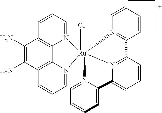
C(CCC)C.NC1=C(N)C2=C3C4=C1C=CC=N4[Ru]14(Cl)(N3=CC=C2)N2=CC=CC=C2C2=CC=CC(=N12)C1=N4C=CC=C1
